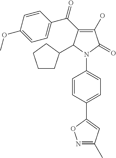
C1(O)=C(C(=O)C2=CC=C(OC)C=C2)C(C2CCCC2)N(C2=CC=C(C3=CC(C)=NO3)C=C2)C1=O
